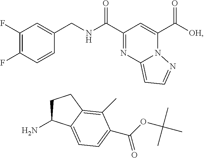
C1(F)=C(F)C=CC(CNC(C2=NC3=CC=NN3C(C([OH])=O)=C2)=O)=C1.C1C(N)C2=CC=C(C(OC(C)(C)C)=O)C(C)=C2C1
